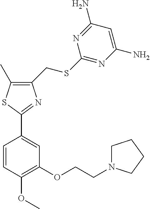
C1(CSC2=NC(N)=CC(N)=N2)=C(C)SC(C2=CC(OCCN3CCCC3)=C(OC)C=C2)=N1
